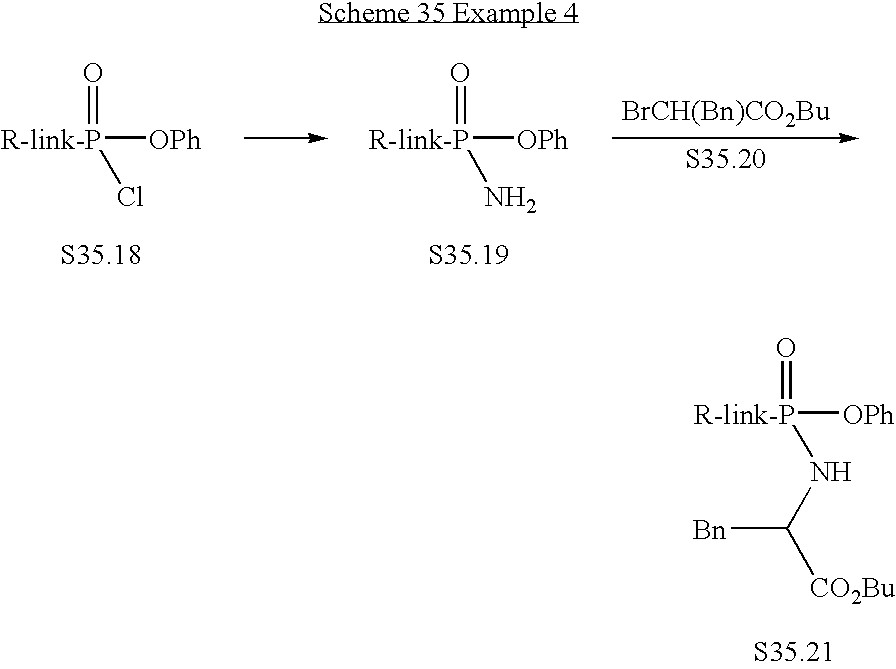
[R-link-P](Cl)(=O)[OPh].[R-link-P](N)(=O)[OPh].[BrCH(Bn)CO2Bu].[R-link-P](NC([CO2Bu])[Bn])(=O)[OPh]
